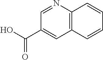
C(=O)(O)C1=CC2=C(N=C1)C=CC=C2
